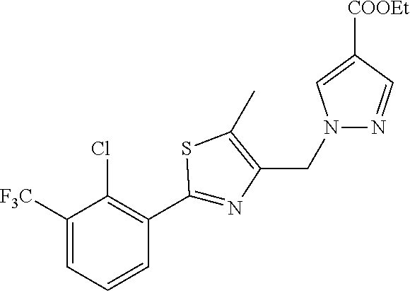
C1([F3C])=CC=CC(C2=NC(CN3N=CC([COOEt])=C3)=C(C)S2)=C1Cl
